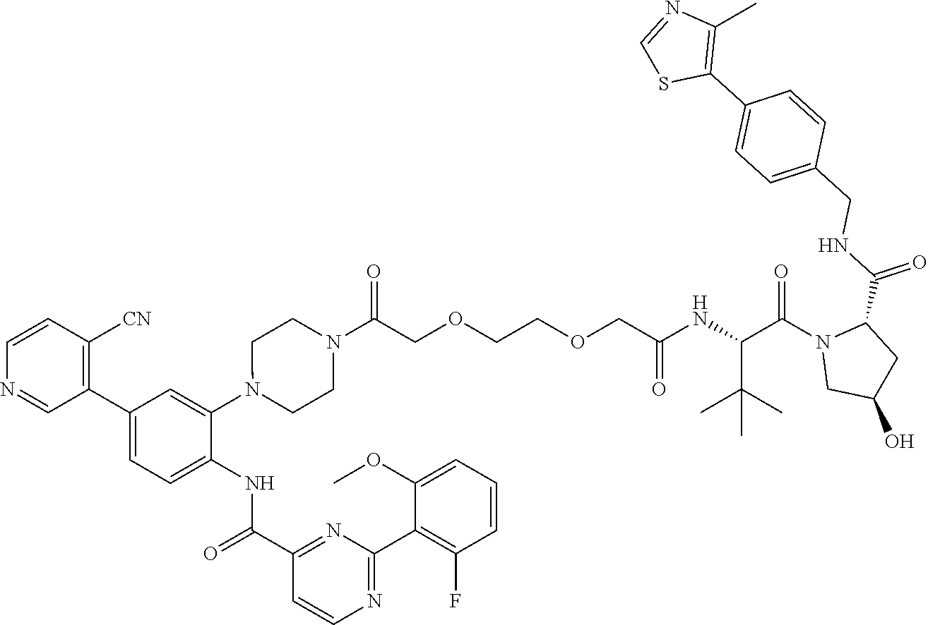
N1=CC(C2=CC=C(NC(C3=NC(C4=C(F)C=CC=C4OC)=NC=C3)=O)C(N3CCN(C(COCCOCC(NC(C(N4CC(O)CC4C(NCC4=CC=C(C5=C(C)N=CS5)C=C4)=O)=O)C(C)(C)C)=O)=O)CC3)=C2)=C([CN])C=C1
